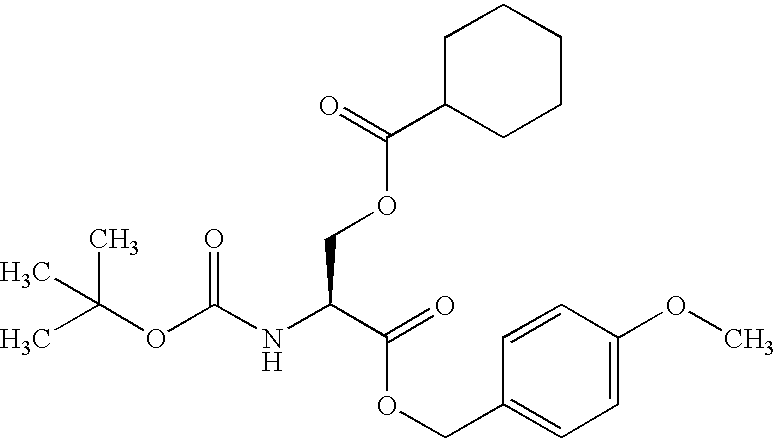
CC(OC(NC(C(=O)OCC1=CC=C(OC)C=C1)COC(=O)C1CCCCC1)=O)(C)C
